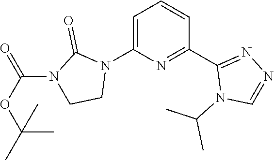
C1=C(N2C(=O)N(C(OC(C)(C)C)=O)CC2)N=C(C2=NN=CN2C(C)C)C=C1
